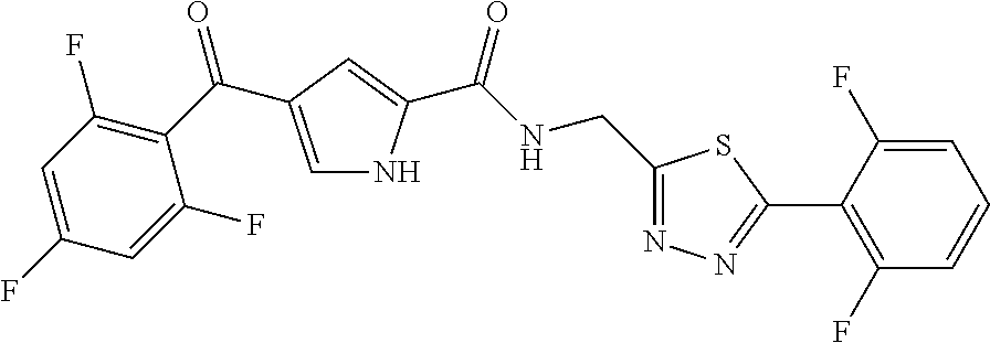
C1=C(C(=O)C2=C(F)C=C(F)C=C2F)C=C(C(NCC2=NN=C(C3=C(F)C=CC=C3F)S2)=O)N1
